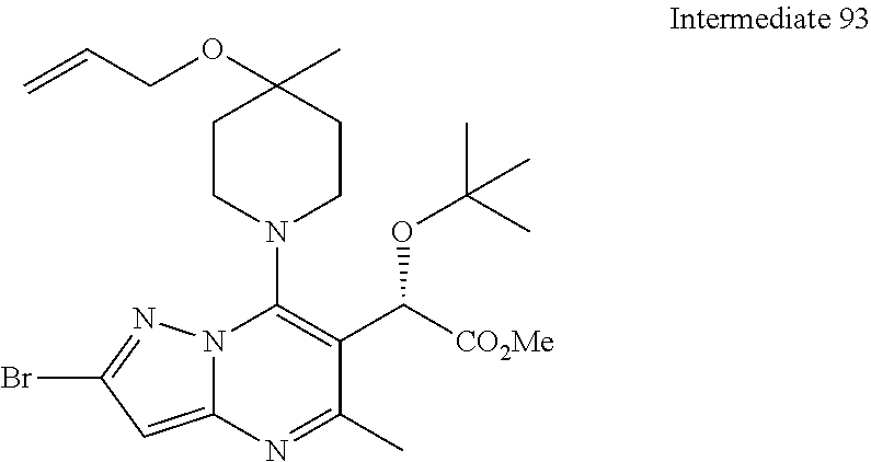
C1CN(C2=C(C([CO2Me])OC(C)(C)C)C(C)=NC3=CC(Br)=NN23)CCC1(OCC=C)C
